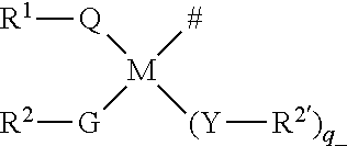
[Q]([M]([(Y][R2)q_])([#])[G][R2])[R1]
